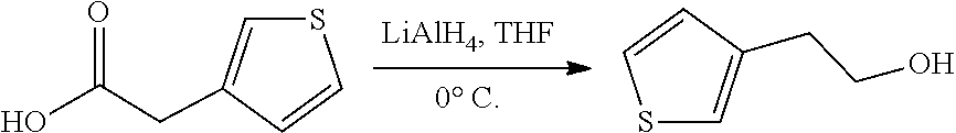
OC(CC1=CSC=C1)=O.S1C=C(CCO)C=C1
